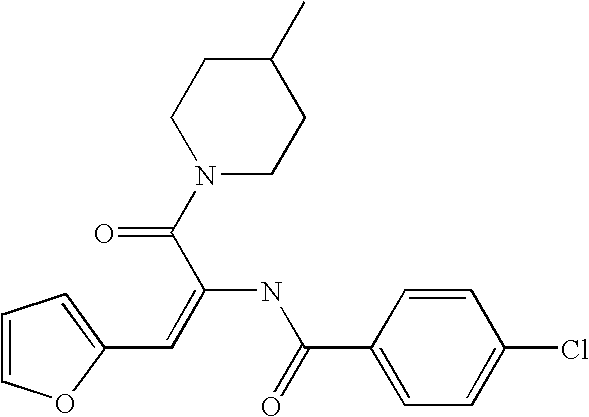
C1=COC(C=C(NC(=O)C2=CC=C(Cl)C=C2)C(N2CCC(C)CC2)=O)=C1
